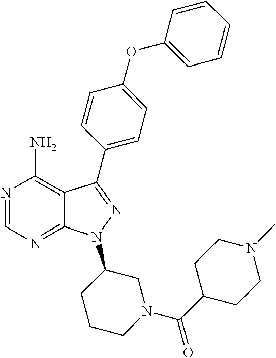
N1=CN=C2C(=C1N)C(C1=CC=C(OC3=CC=CC=C3)C=C1)=NN2C1CN(C(=O)C2CCN(C)CC2)CCC1
